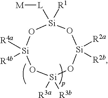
[Si]1([R4a])([R4b])O[Si]([R3a])([R3b])O[Si]([R2a])([R2b])O[Si]([L][M])([R1])O1
